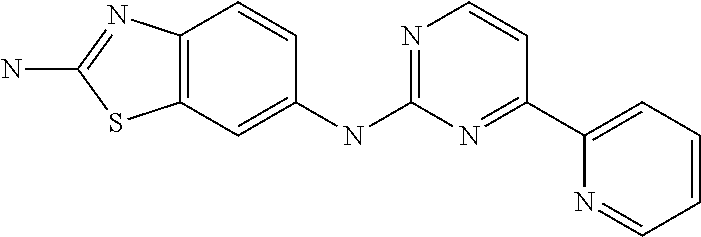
C12=C(N=C(N)S1)C=CC(NC1=NC=CC(C3=CC=CC=N3)=N1)=C2
